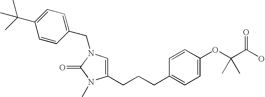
C1(CCCC2=CC=C(OC(C(O)=O)(C)C)C=C2)=CN(CC2=CC=C(C(C)(C)C)C=C2)C(=O)N1C
